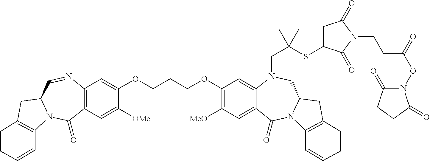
C12=C(C=C([OMe])C(OCCCOC3=C([MeO])C=C4C(=C3)N(CC(SC3CC(=O)N(CCC(ON5C(=O)CCC5=O)=O)C3=O)(C)C)CC3N(C4=O)C4=C(C3)C=CC=C4)=C1)C(=O)N1C(C=N2)CC2=C1C=CC=C2
